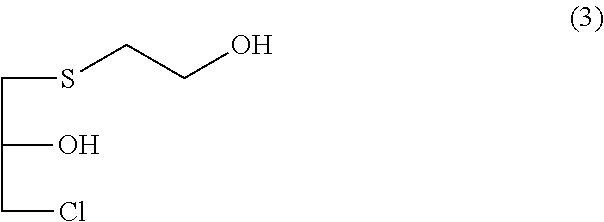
C(C(O)CCl)SCCO
